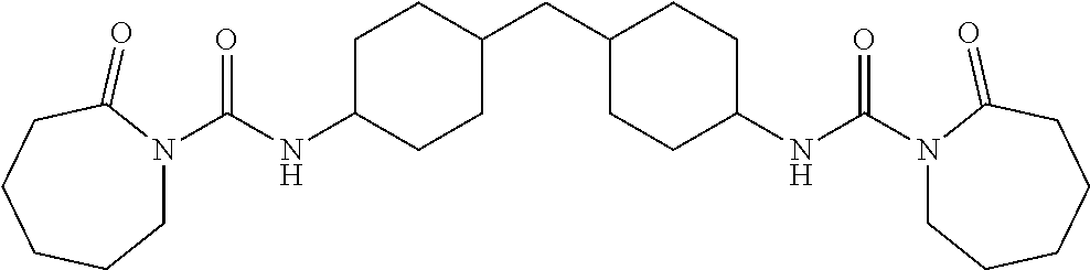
C1C(NC(=O)N2CCCCCC2=O)CCC(CC2CCC(NC(=O)N3CCCCCC3=O)CC2)C1
